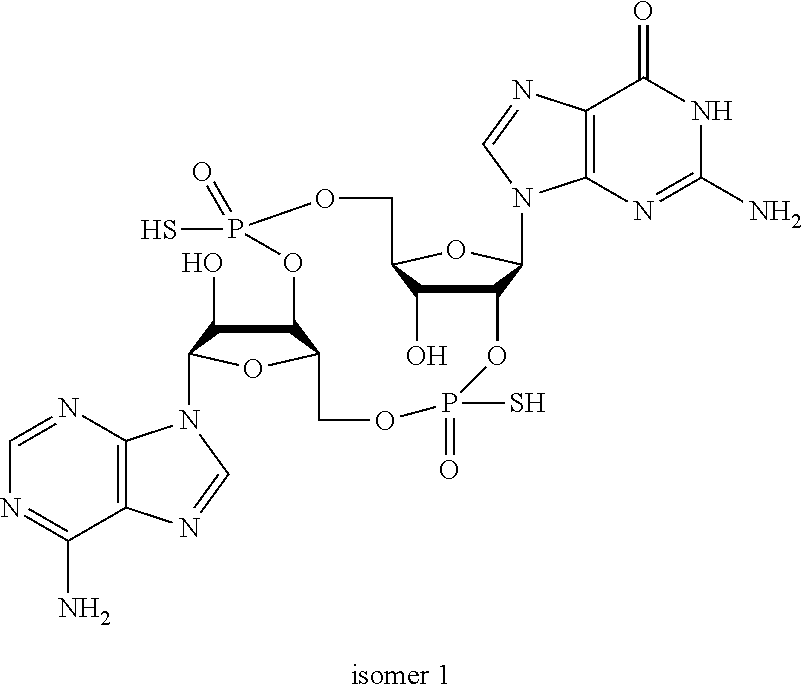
C12C(O)C(OC1N1C3=C(C(=O)NC(N)=N3)N=C1)COP(S)(=O)OC1C(O)C(N3C4=C(C(N)=NC=N4)N=C3)OC1COP(=O)(S)O2
